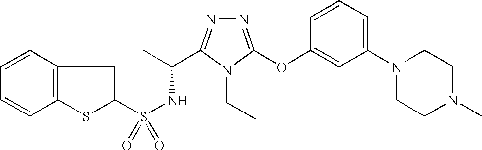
N1=C(OC2=CC(N3CCN(C)CC3)=CC=C2)N(CC)C(C(C)NS(=O)(=O)C2=CC3=C(S2)C=CC=C3)=N1
